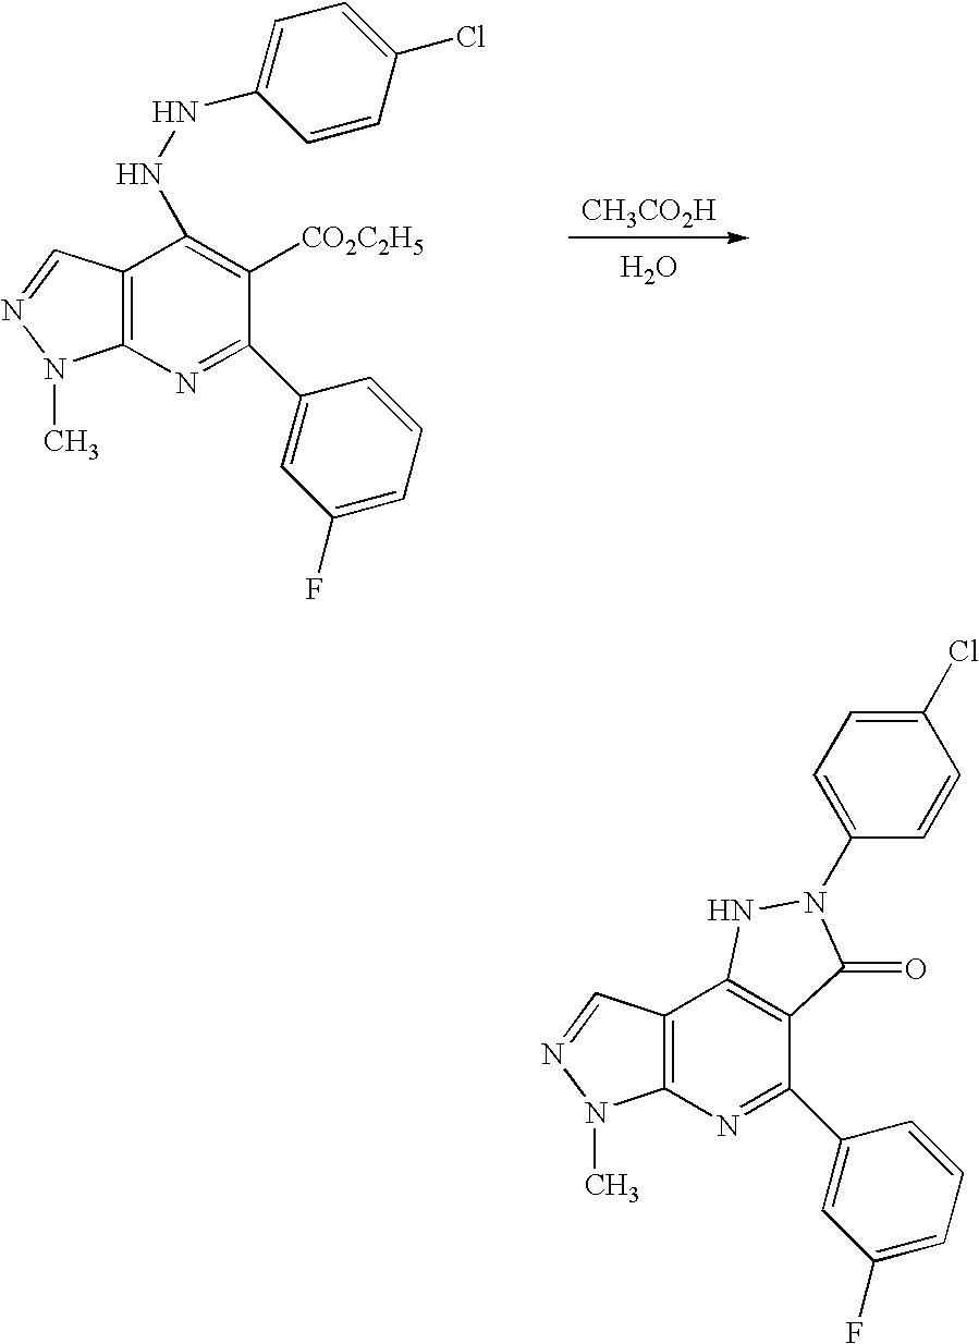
C12=C(N=C(C3=CC(F)=CC=C3)C([CO2C2H5])=C1NNC1=CC=C(Cl)C=C1)N(C)N=C2.[CH3CO2H].O.C12=C(N=C(C3=CC(F)=CC=C3)C3=C1NN(C1=CC=C(Cl)C=C1)C3=O)N(C)N=C2
